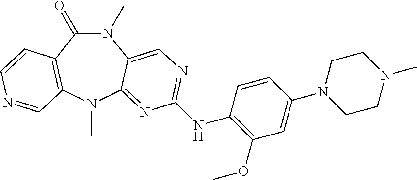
N1(C)C(=O)C2=C(N(C)C3=NC(NC4=C(OC)C=C(N5CCN(C)CC5)C=C4)=NC=C13)C=NC=C2
